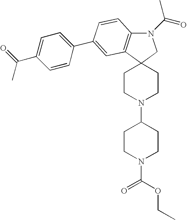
N1(C(=O)C)C2=C(C3(C1)CCN(C1CCN(C(=O)OCC)CC1)CC3)C=C(C1=CC=C(C(=O)C)C=C1)C=C2
